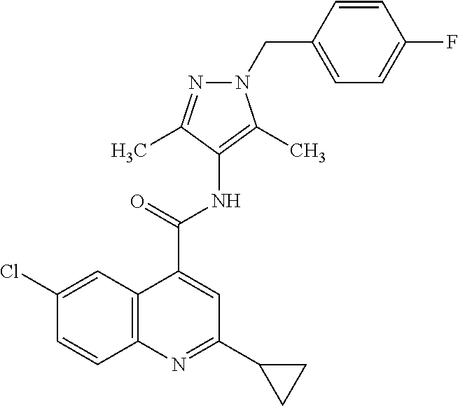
C1=CC(F)=CC=C1CN1C(C)=C(NC(C2=CC(C3CC3)=NC3=C2C=C(Cl)C=C3)=O)C(C)=N1
